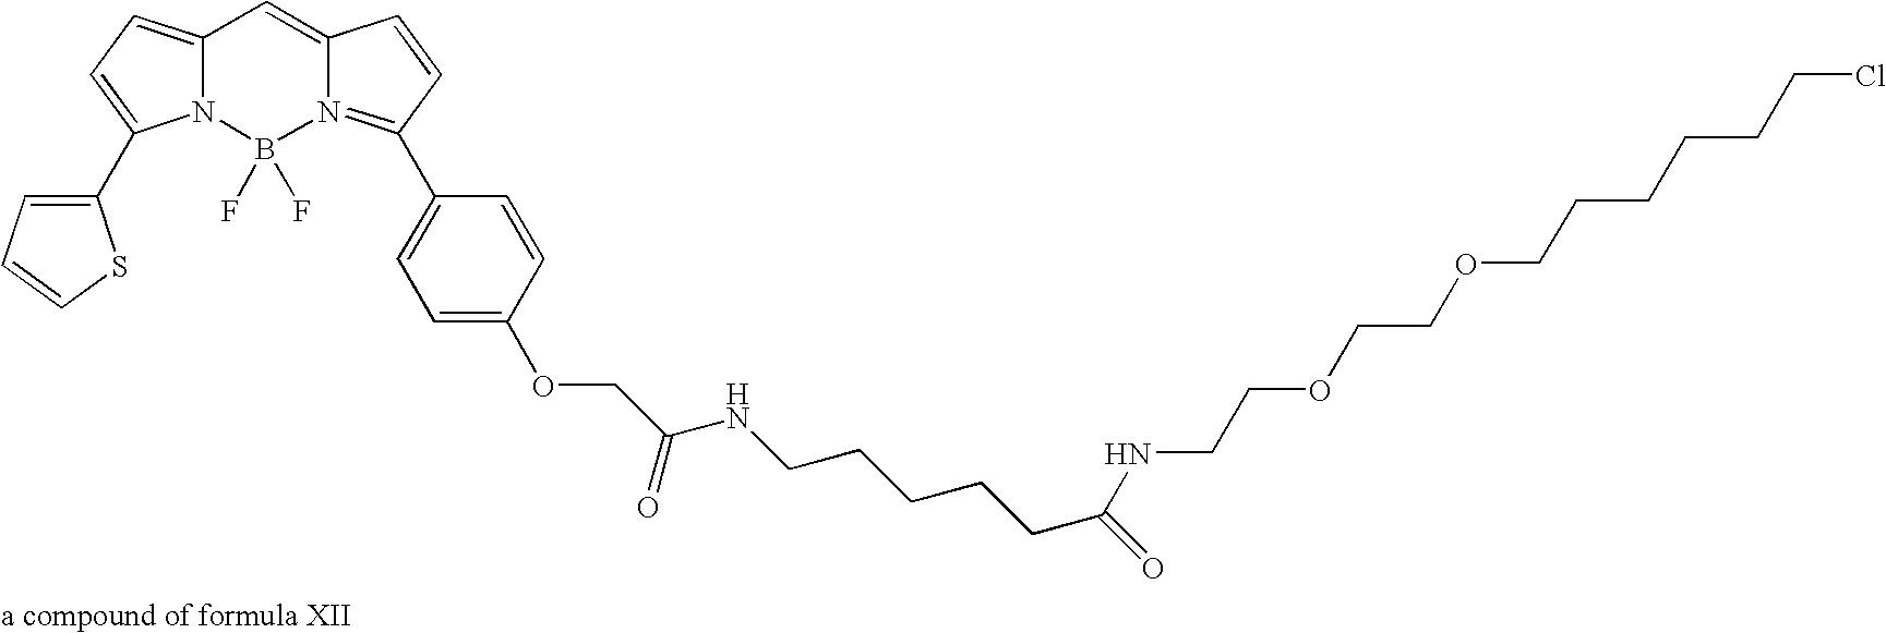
C12=CC=C(C3=CC=CS3)N1B(F)(F)N1=C(C3=CC=C(OCC(NCCCCCC(NCCOCCOCCCCCCCl)=O)=O)C=C3)C=CC1=C2.[a compound of formula XII]
